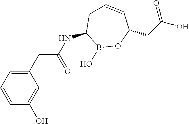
C1(NC(CC2=CC=CC(O)=C2)=O)B(O)OC(CC(O)=O)C=CC1
